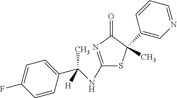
C1(NC(C2=CC=C(F)C=C2)(C)[H])=NC(=O)C(C)(C2=CN=CC=C2)S1
